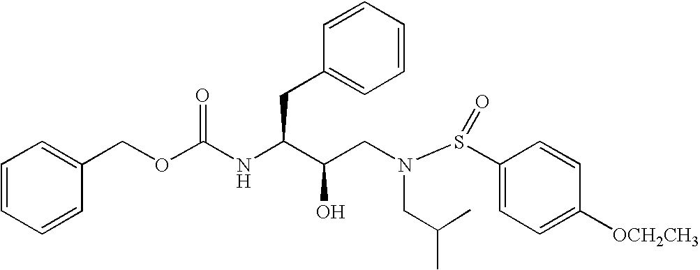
N(S(C1=CC=C([OCH2CH3])C=C1)=O)(CC(C)C)CC(C(CC1=CC=CC=C1)NC(=O)OCC1=CC=CC=C1)O
